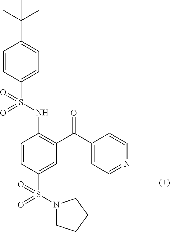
C1=CC(S(NC2=C(C(C3=CC=NC=C3)=O)C=C(S(=O)(N3CCCC3)=O)C=C2)(=O)=O)=CC=C1C(C)(C)C
